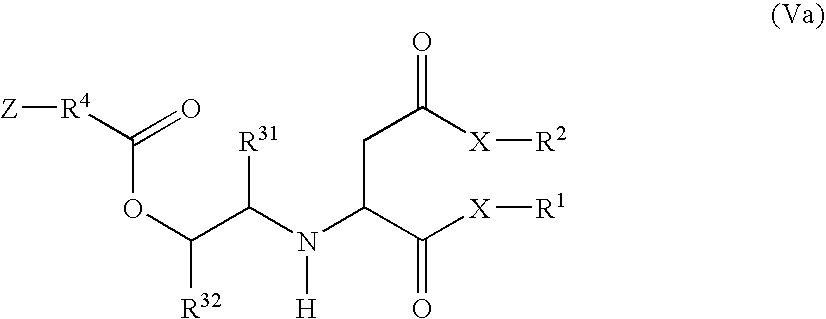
C(OC(C([R31])N(C(C([X][R1])=O)CC([X][R2])=O)[H])[R32])(=O)[R4][Z]
